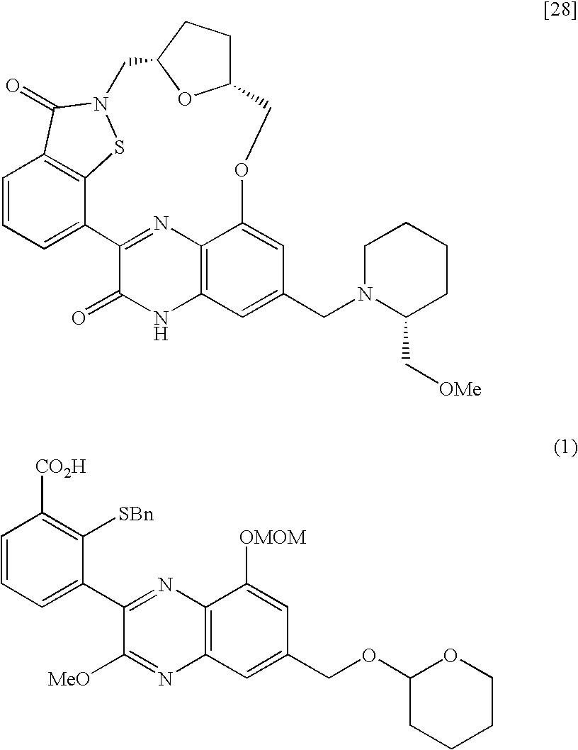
C1=CC=C2C3=C1C(=O)N(S3)CC1CCC(O1)COC1=CC(CN3C(C[OMe])CCCC3)=CC3=C1N=C2C(=O)N3.C1(C2=CC=CC([CO2H])=C2[SBn])=NC2=C(N=C1[MeO])C=C(COC1CCCCO1)C=C2[OMOM]
